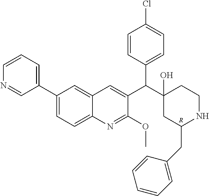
C1(C2=CC=CN=C2)=CC=C2C(=C1)C=C(C(C1(O)CC(CC3=CC=CC=C3)NCC1)C1=CC=C(Cl)C=C1)C(OC)=N2.[R]
